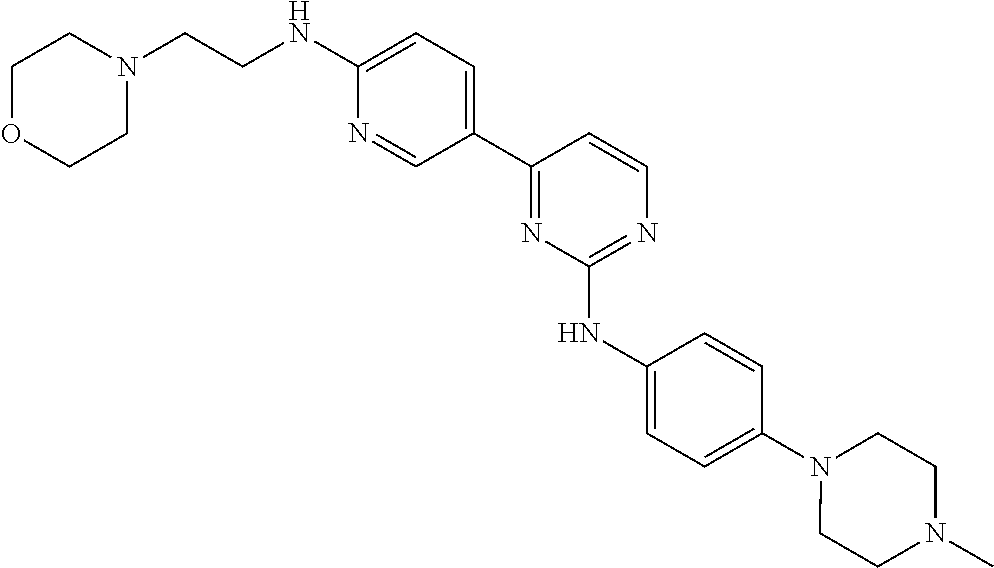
C1=C(NCCN2CCOCC2)N=CC(C2=NC(NC3=CC=C(N4CCN(C)CC4)C=C3)=NC=C2)=C1
